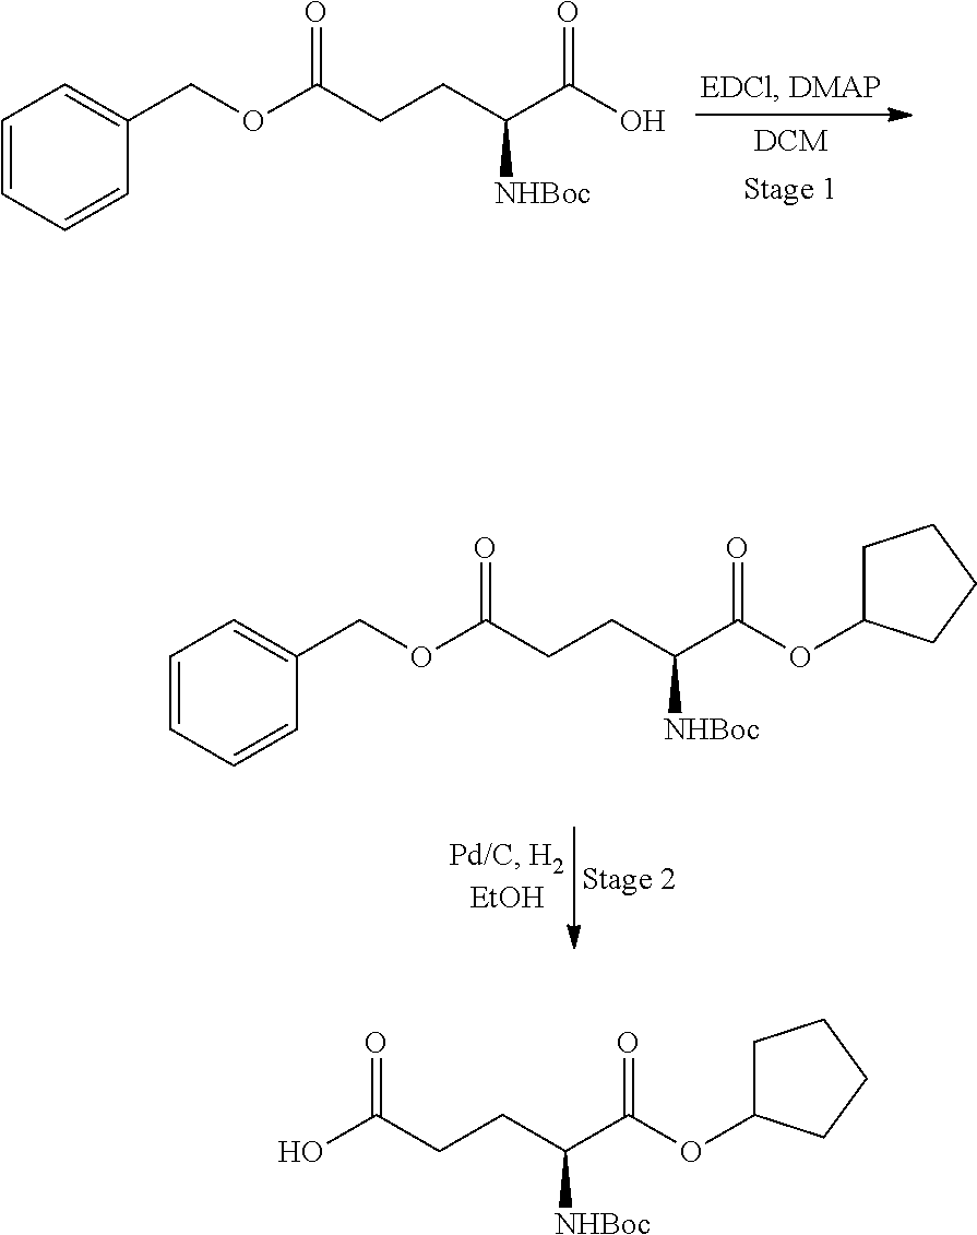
C1=CC=CC(COC(CCC(C(O)=O)[NHBoc])=O)=C1.C1=CC=CC(COC(CCC(C(OC2CCCC2)=O)[NHBoc])=O)=C1.OC(CCC(C(OC1CCCC1)=O)[NHBoc])=O
